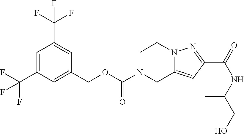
C1(COC(=O)N2CC3=CC(C(=O)NC(CO)C)=NN3CC2)=CC(C(F)(F)F)=CC(C(F)(F)F)=C1
